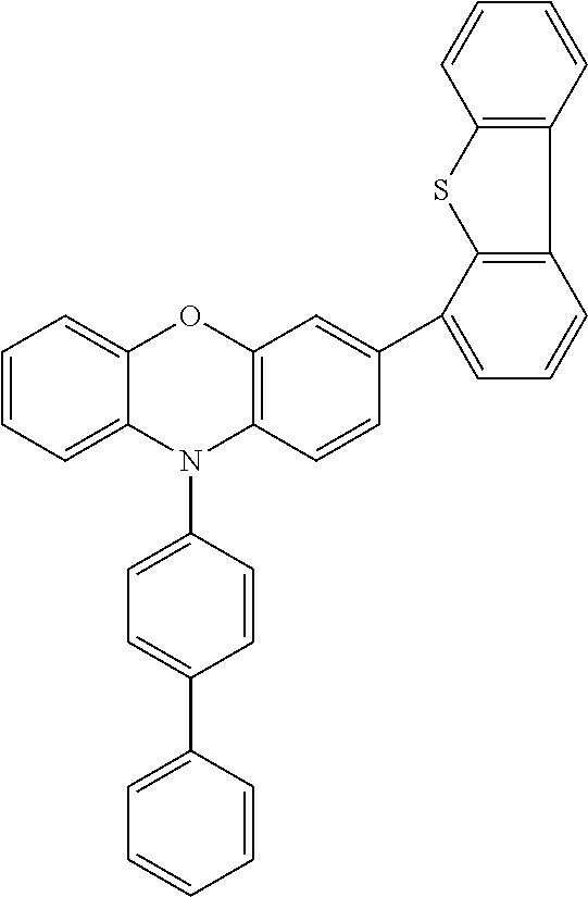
C1=CC=C2C(=C1)OC1=C(N2C2=CC=C(C3=CC=CC=C3)C=C2)C=CC(C2=CC=CC3=C2SC2=C3C=CC=C2)=C1
